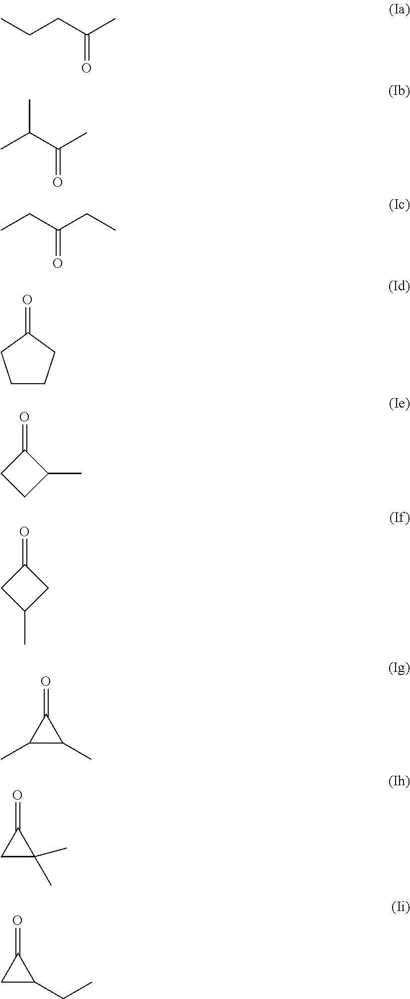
CCCC(C)=O.CC(C(C)=O)C.CCC(CC)=O.C1CCC(=O)C1.C1(=O)CCC1C.C1(=O)CC(C)C1.C1(C)C(C)C1=O.C1C(C)(C)C1=O.C1C(CC)C1=O
